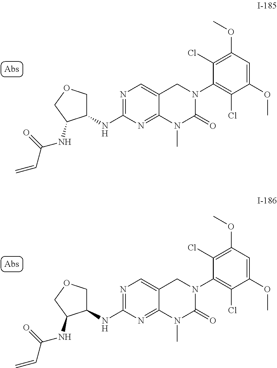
C1(NC2COCC2NC(=O)C=C)=NC=C2C(=N1)N(C)C(=O)N(C1=C(Cl)C(OC)=CC(OC)=C1Cl)C2.C1(NC2COCC2NC(=O)C=C)=NC=C2C(=N1)N(C)C(=O)N(C1=C(Cl)C(OC)=CC(OC)=C1Cl)C2
